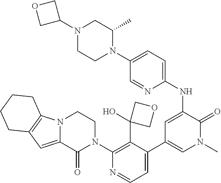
N12C(=CC3=C1CCCC3)C(=O)N(C1=C(C3(O)COC3)C(C3=CN(C)C(=O)C(NC4=CC=C(N5C(C)CN(C6COC6)CC5)C=N4)=C3)=CC=N1)CC2
